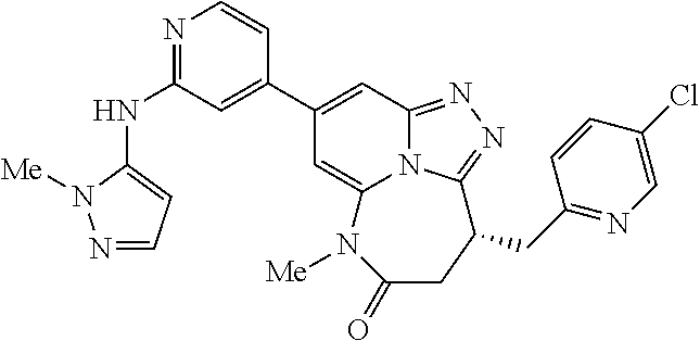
N1=C(NC2=CC=NN2[Me])C=C(C2=CC3=NN=C4N3C(=C2)N([Me])C(=O)CC4CC2=NC=C(Cl)C=C2)C=C1
